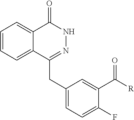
C1=CC=C2C(=C1)C(=O)NN=C2CC1=CC=C(F)C(C([R])=O)=C1
